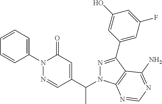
C1=CC=CC=C1N1N=CC(C(N2N=C(C3=CC(F)=CC(O)=C3)C3=C2N=CN=C3N)C)=CC1=O
